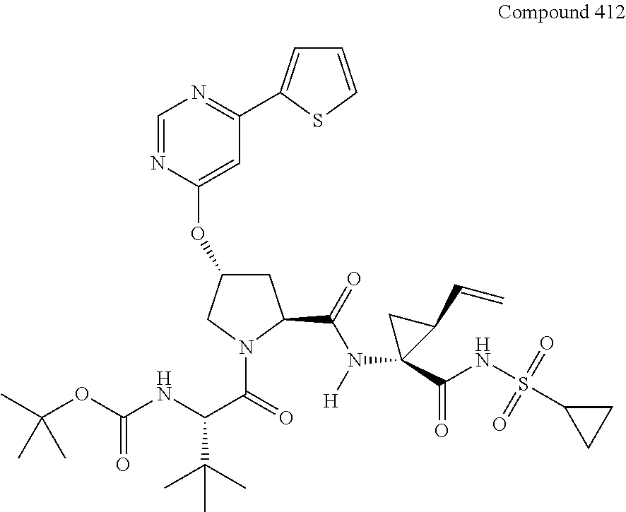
C1=NC(OC2CC(C(=O)N([H])C3(C(NS(C4CC4)(=O)=O)=O)C(C=C)C3)N(C(C(NC(OC(C)(C)C)=O)C(C)(C)C)=O)C2)=CC(C2=CC=CS2)=N1
